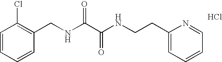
C1=CC=CC(CNC(C(NCCC2=CC=CC=N2)=O)=O)=C1Cl.Cl
